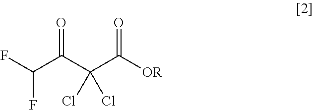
FC(C(C(C(=O)[OR])(Cl)Cl)=O)F
